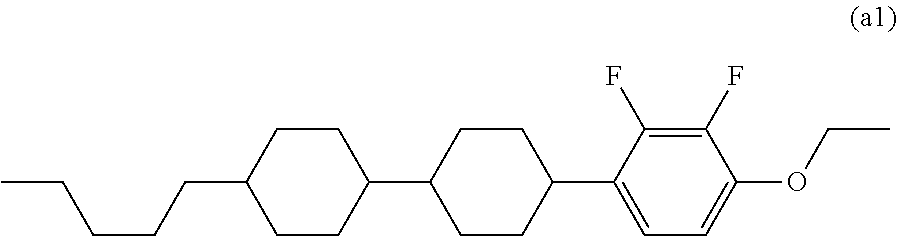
C1(C2CCC(C3=CC=C(OCC)C(F)=C3F)CC2)CCC(CCCCC)CC1
